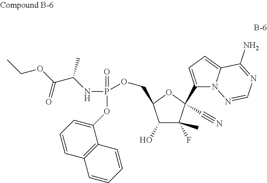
C1(O)C(C)(F)C(C2=CC=C3N2N=CN=C3N)(C#N)OC1COP(OC1=CC=CC2=C1C=CC=C2)(=O)NC(C(OCC)=O)C
